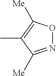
N1=C([Me])C(C)=C([Me])O1
